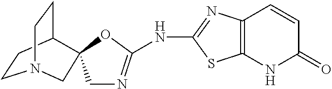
C1CC2CCN1CC21CN=C(NC2=NC3=C(S2)NC(=O)C=C3)O1
